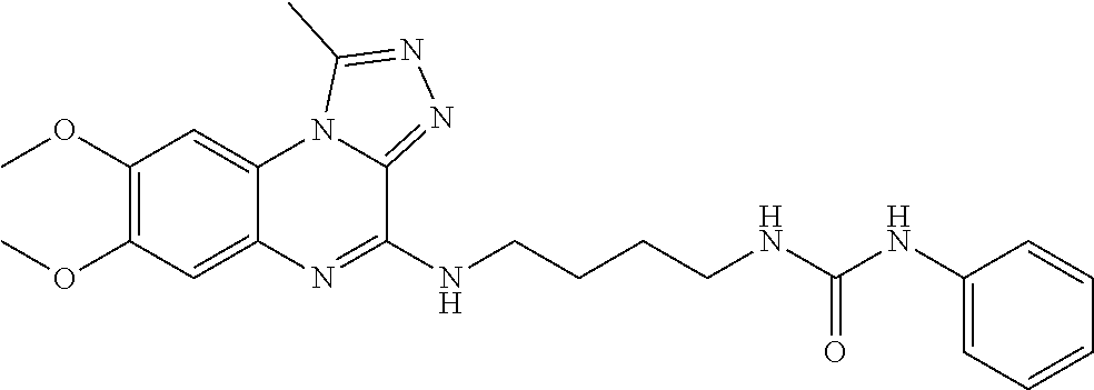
C1(OC)=C(OC)C=C2C(=C1)N1C(=NN=C1C)C(NCCCCNC(NC1=CC=CC=C1)=O)=N2
